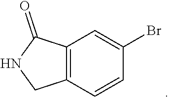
C12=C(C=CC(Br)=C1)CNC2=O
